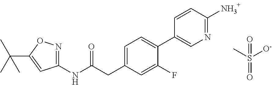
N(C(CC1=CC=C(C2=CN=C(N)C=C2)C(F)=C1)=O)C1=NOC(C(C)(C)C)=C1.CS([O-])(=O)=O
